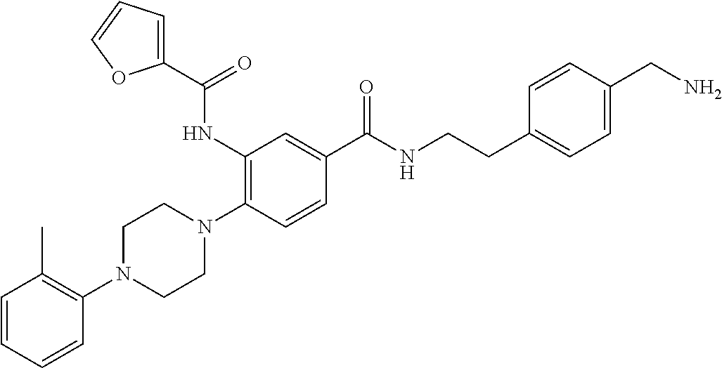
C1=CC=CC(N2CCN(C3=C(NC(C4=CC=CO4)=O)C=C(C(NCCC4=CC=C(CN)C=C4)=O)C=C3)CC2)=C1C
